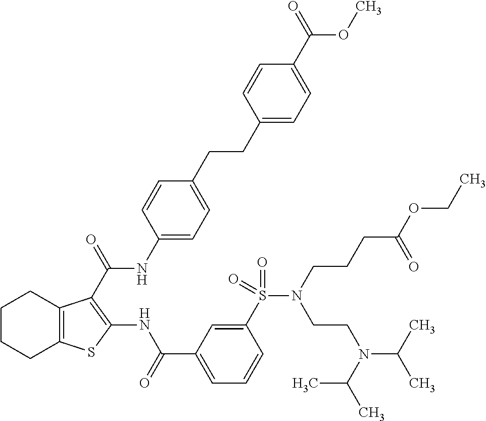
C1(CCC2=CC=C(NC(=O)C3=C(NC(C4=CC=CC(S(N(CCCC(OCC)=O)CCN(C(C)C)C(C)C)(=O)=O)=C4)=O)SC4=C3CCCC4)C=C2)=CC=C(C(=O)OC)C=C1
